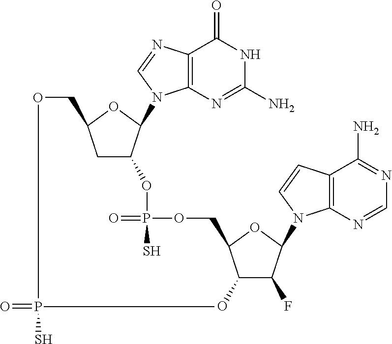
O=PS.C12=C(N=C(N)NC1=O)N(C1C(OP(=O)(S)OCC3C(O)C(F)C(N4C5=C(C(N)=NC=N5)C=C4)O3)CC(CO)O1)C=N2
